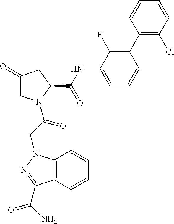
C12=C(N(CC(=O)N3CC(=O)CC3C(NC3=CC=CC(C4=C(Cl)C=CC=C4)=C3F)=O)N=C1C(N)=O)C=CC=C2
